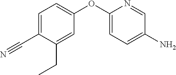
C1=C(OC2=CC=C(N)C=N2)C=C(CC)C(C#N)=C1
